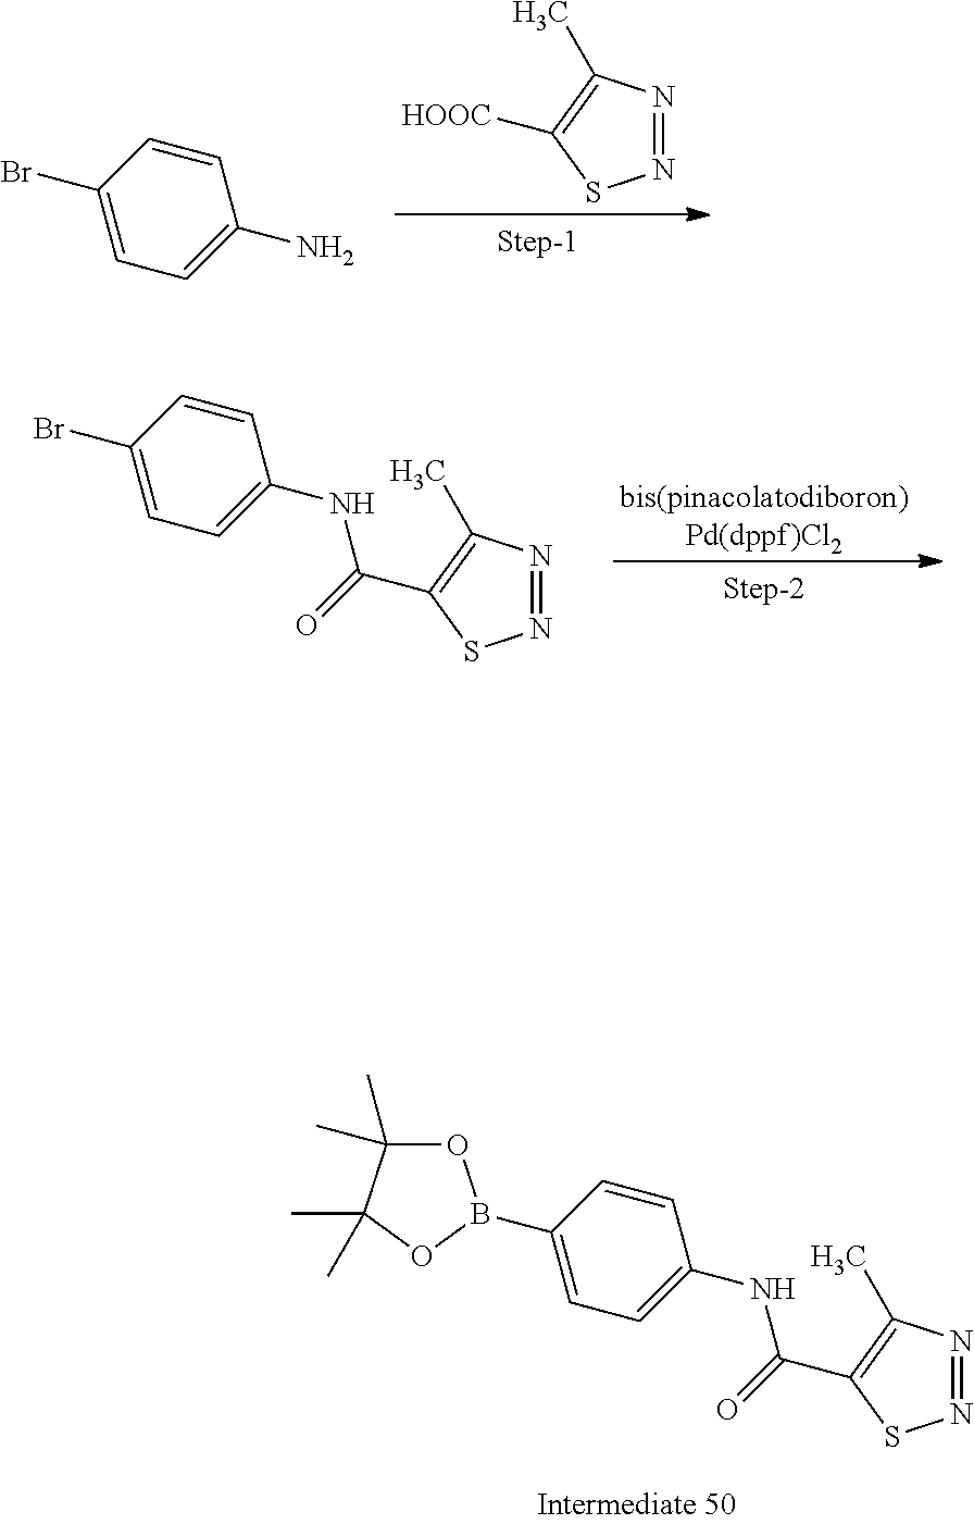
C1(N)=CC=C(Br)C=C1.N1=NC(C)=C([HOOC])S1.[bis(pinacolatodiboron)Pd(dppf)Cl2].C1(NC(=O)C2=C(C)N=NS2)=CC=C(Br)C=C1.C1(NC(=O)C2=C(C)N=NS2)=CC=C(B2OC(C)(C)C(C)(C)O2)C=C1
